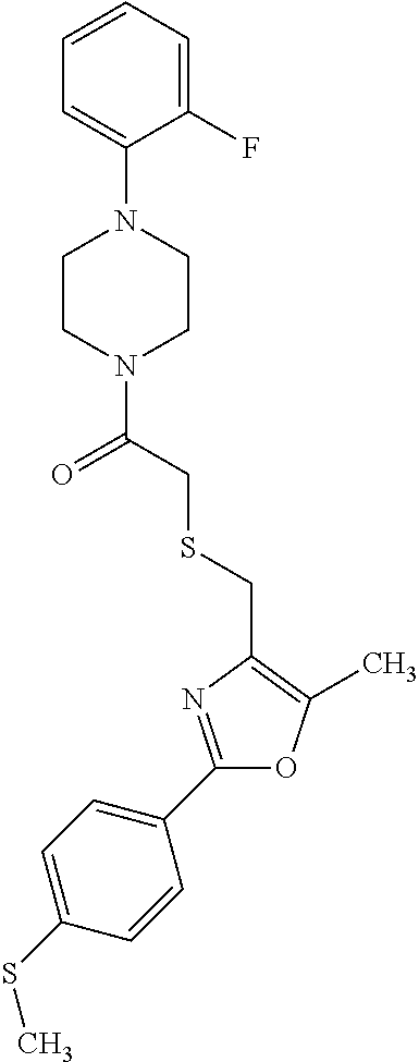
C1(C2=CC=C(SC)C=C2)=NC(CSCC(N2CCN(C3=CC=CC=C3F)CC2)=O)=C(C)O1
